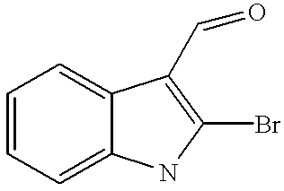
C1=CC=C2C(=C1)C(C=O)=C(Br)N2
